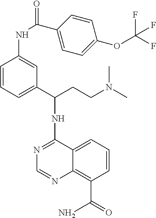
N1=C(NC(C2=CC=CC(NC(C3=CC=C(OC(F)(F)F)C=C3)=O)=C2)CCN(C)C)C2=CC=CC(C(=O)N)=C2N=C1
